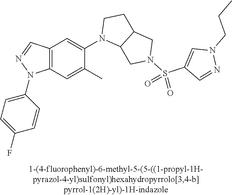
N1(C2=CC3=C(C=C2C)N(C2=CC=C(F)C=C2)N=C3)C2C(CC1)CN(S(C1=CN(CCC)N=C1)(=O)=O)C2
